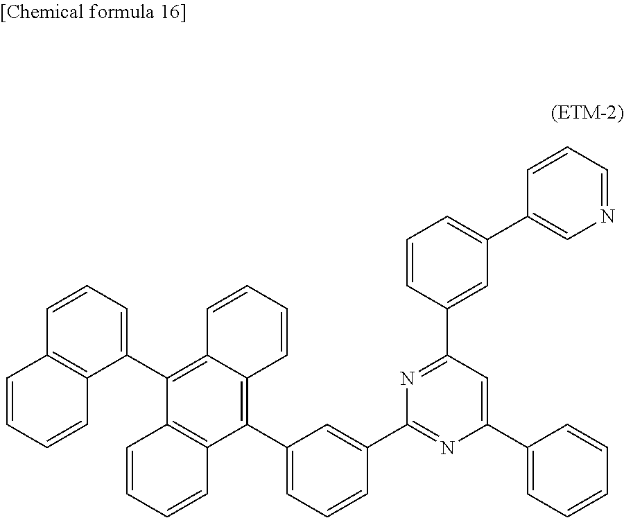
C1(C2=CC=CC3=C2C=CC=C3)=C2C(=C(C3=CC=CC(C4=NC(C5=CC=CC=C5)=CC(C5=CC(C6=CN=CC=C6)=CC=C5)=N4)=C3)C3=C1C=CC=C3)C=CC=C2
